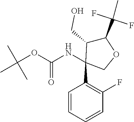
N(C(OC(C)(C)C)=O)C1(C2=C(F)C=CC=C2)C(CO)C(C(C)(F)F)OC1
